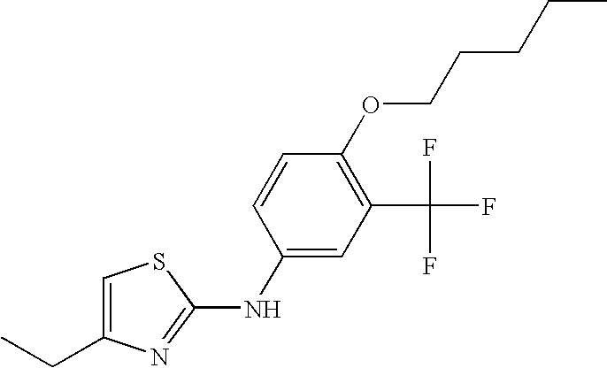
C(C1=CSC(NC2=CC(C(F)(F)F)=C(OCCCCC)C=C2)=N1)C
